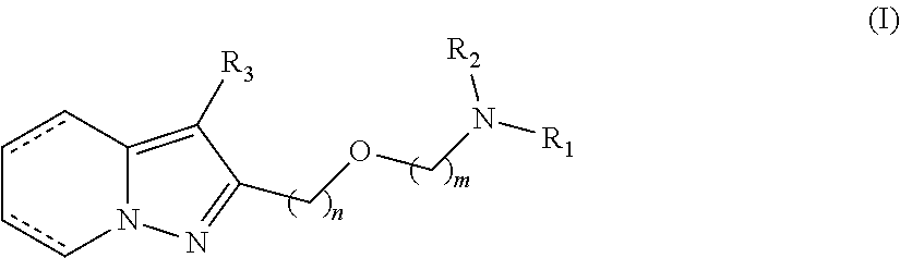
c1cC2=C([R3])C(COCN([R1])[R2])=NN2cc-1
